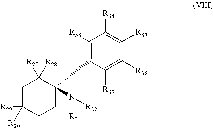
C1C([R29])([R30])CCC(C2=C([R33])C([R34])=C([R35])C([R36])=C2[R37])(N([R3])[R32])C1([R28])[R27]
